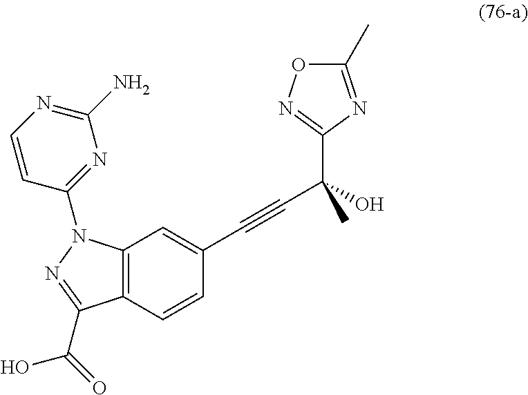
C12=C(C=CC(C#CC(O)(C3=NOC(C)=N3)C)=C1)C(C(=O)O)=NN2C1=NC(N)=NC=C1
